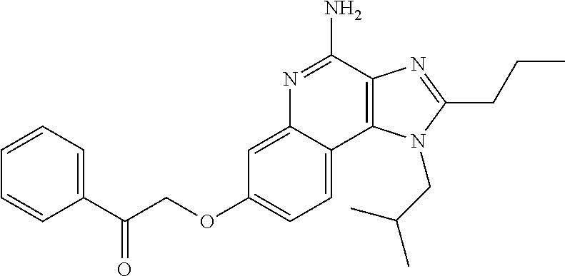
C1(OCC(=O)C2=CC=CC=C2)=CC=C2C(=C1)N=C(N)C1=C2N(CC(C)C)C(CCC)=N1
